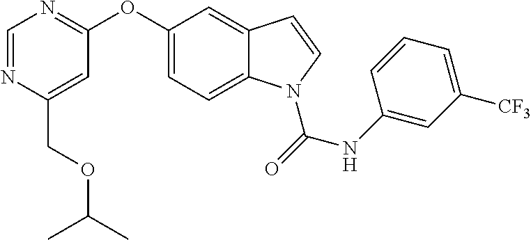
C(C1=CC(OC2=CC=C3C(=C2)C=CN3C(NC2=CC([CF3])=CC=C2)=O)=NC=N1)OC(C)C
